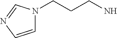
C(CCN)N1C=CN=C1
